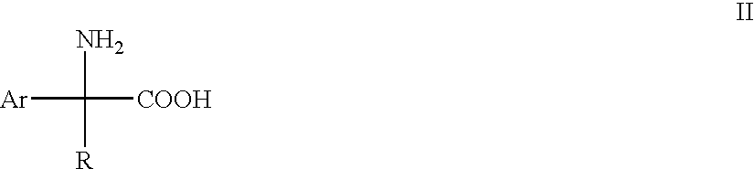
[Ar]C(N)([R])[COOH]
